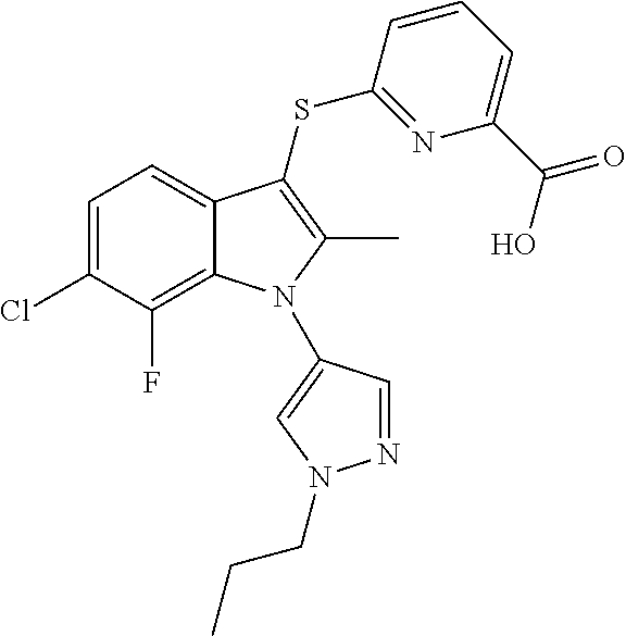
C1=C(Cl)C(F)=C2C(=C1)C(SC1=NC(C(O)=O)=CC=C1)=C(C)N2C1=CN(CCC)N=C1
